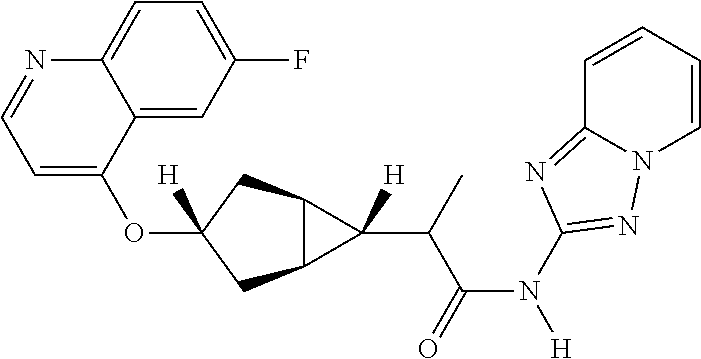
O(C1([H])CC2C(C1)C2(C(C(N([H])C1=NN2C=CC=CC2=N1)=O)C)[H])C1=CC=NC2=CC=C(F)C=C12
